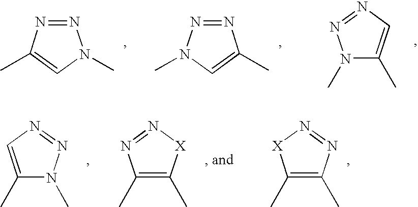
N1=NC(C)=CN1C.N1=NN(C)C=C1C.N1(C)C(C)=CN=N1.N1(C)C(C)=CN=N1.C1(C)=C(C)N=N[X]1.C1(C)=C(C)N=N[X]1
